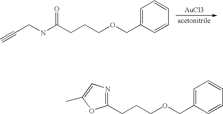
N(C(CCCOCC1=CC=CC=C1)=O)CC#C.[AuCl3].C(CCOCC1=CC=CC=C1)C1=NC=C(C)O1
